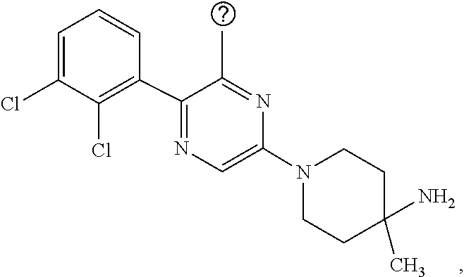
C1C(N)(C)CCN(C2=CN=C(C3=C(Cl)C(Cl)=CC=C3)C(C)=N2)C1
